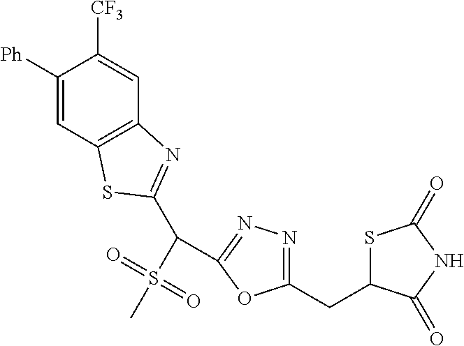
C1([Ph])=CC2=C(C=C1[CF3])N=C(C(S(C)(=O)=O)C1=NN=C(CC3SC(=O)NC3=O)O1)S2
